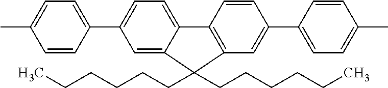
C1=CC(C2=CC=C3C(=C2)C(CCCCCC)(CCCCCC)C2=C3C=CC(C3=CC=C(C)C=C3)=C2)=CC=C1C
